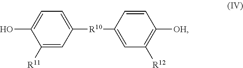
C1([R10]C2=CC([R12])=C([OH])C=C2)=CC=C(O)C([R11])=C1
